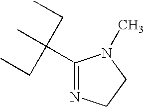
C1(C(C)(CC)CC)=NCCN1C
